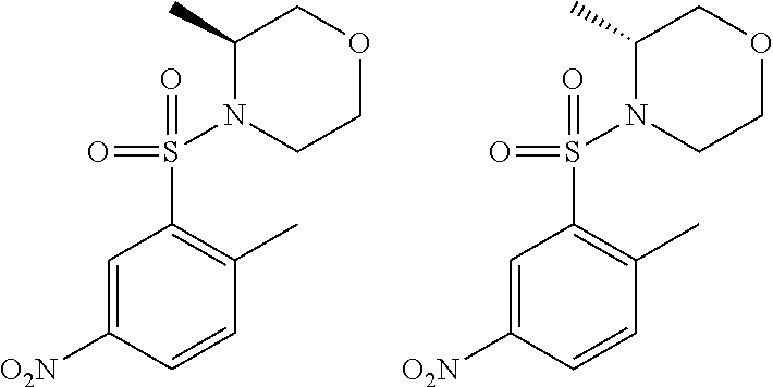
C1=CC(C)=C(S(N2CCOCC2C)(=O)=O)C=C1[O2N].C1=CC(C)=C(S(N2CCOCC2C)(=O)=O)C=C1[O2N]
